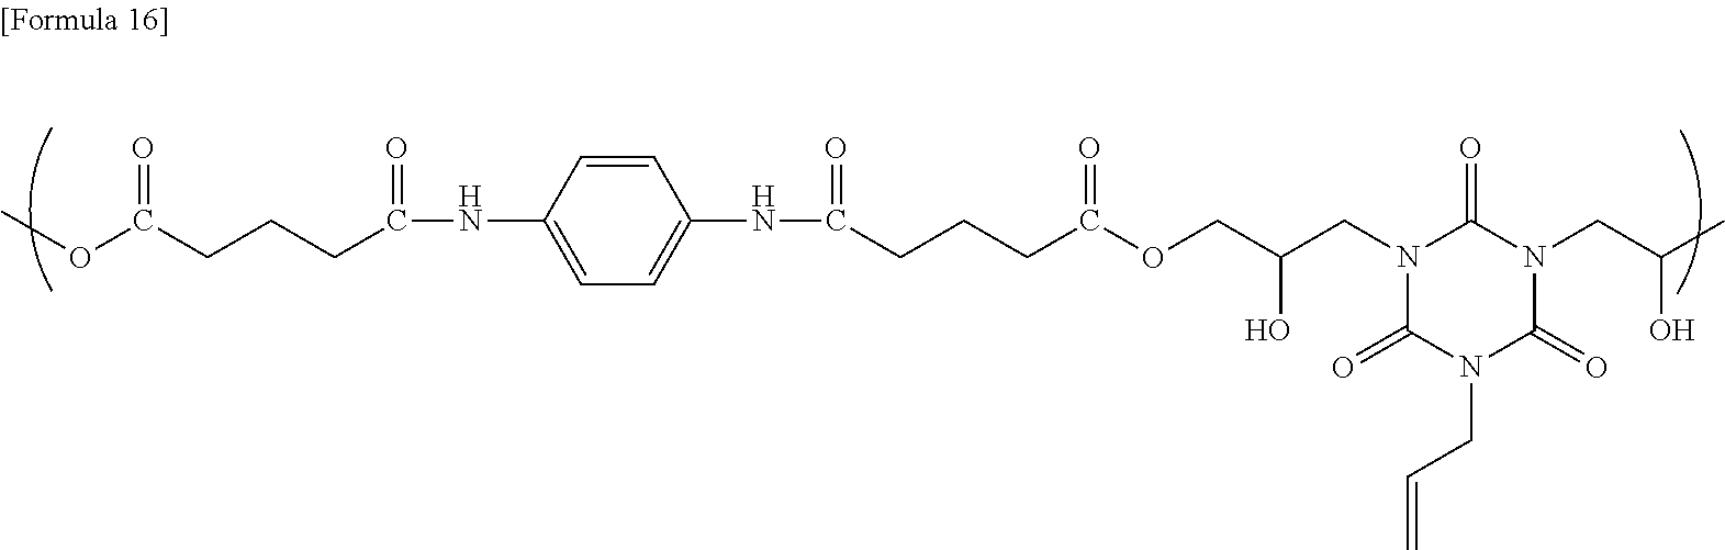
COC(CCCC(NC1=CC=C(NC(CCCC(OCC(CN2C(=O)N(CC=C)C(=O)N(CC(C)O)C2=O)O)=O)=O)C=C1)=O)=O
